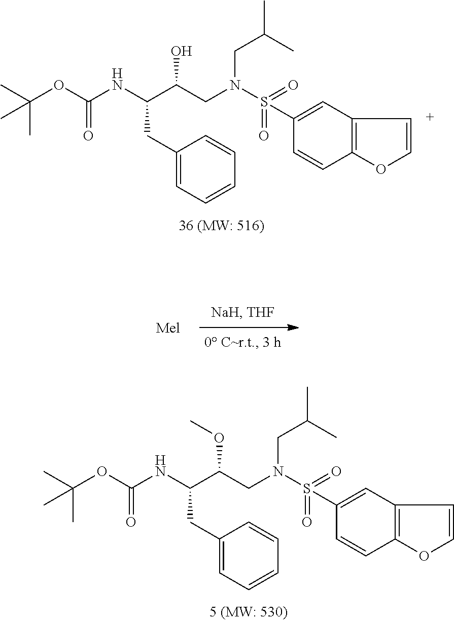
CC(OC(NC(C(CN(S(=O)(=O)C1=CC2=C(C=C1)OC=C2)CC(C)C)O)CC1=CC=CC=C1)=O)(C)C.CC(OC(NC(C(CN(S(=O)(=O)C1=CC2=C(C=C1)OC=C2)CC(C)C)OC)CC1=CC=CC=C1)=O)(C)C
